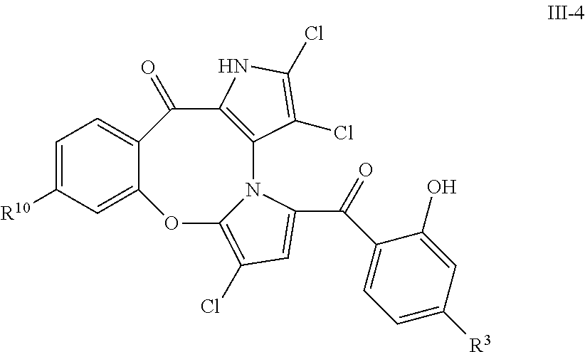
C1=C([R10])C=C2C(=C1)C(=O)C1=C(N3C(=C(Cl)C=C3C(=O)C3=CC=C([R3])C=C3O)O2)C(Cl)=C(Cl)N1
